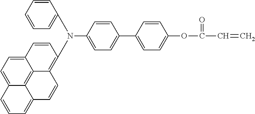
C1=CC(N(C2=CC=C(C3=CC=C(OC(=O)C=C)C=C3)C=C2)C2=C3C4=C5C(=CC=C4C=C2)C=CC=C5C=C3)=CC=C1
